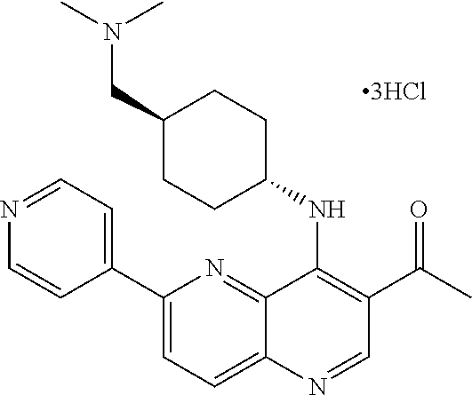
C12=NC(C3=CC=NC=C3)=CC=C1N=CC(C(C)=O)=C2NC1CCC(CN(C)C)CC1
